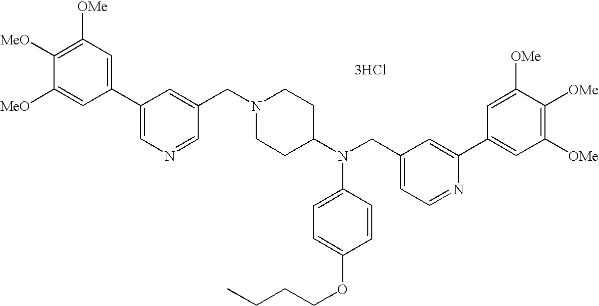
C1=C([MeO])C([MeO])=C([OMe])C=C1C1=CN=CC(CN2CCC(N(CC3=CC=NC(C4=CC([OMe])=C([OMe])C([OMe])=C4)=C3)C3=CC=C(OCCCC)C=C3)CC2)=C1.[3HCl]
